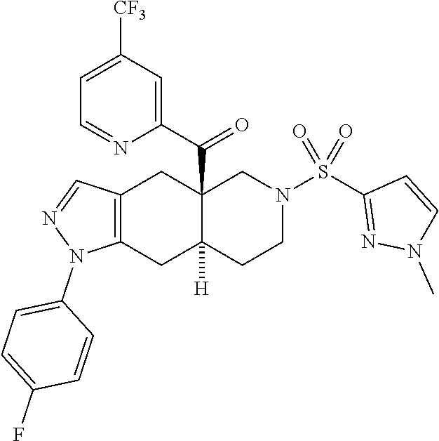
C1=C([CF3])C=C(C(=O)C23C([H])(CCN(S(C4=NN(C)C=C4)(=O)=O)C2)CC2=C(C3)C=NN2C2=CC=C(F)C=C2)N=C1
